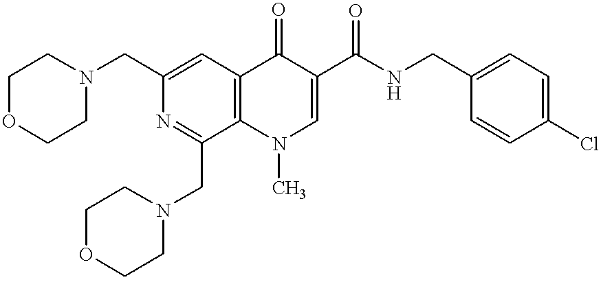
C12=C(C(=O)C(C(NCC3=CC=C(Cl)C=C3)=O)=CN1C)C=C(CN1CCOCC1)N=C2CN1CCOCC1
